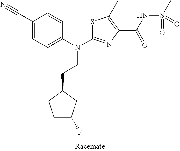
S1C(N(C2=CC=C(C#N)C=C2)CCC2CCC(F)C2)=NC(C(NS(C)(=O)=O)=O)=C1C
